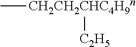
C[CH2CH2CHC4H9n][C2H5]
